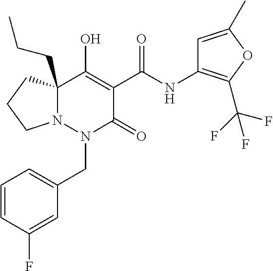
N12C(CCC)(CCC1)C(O)=C(C(NC1=C(C(F)(F)F)OC(C)=C1)=O)C(=O)N2CC1=CC=CC(F)=C1
